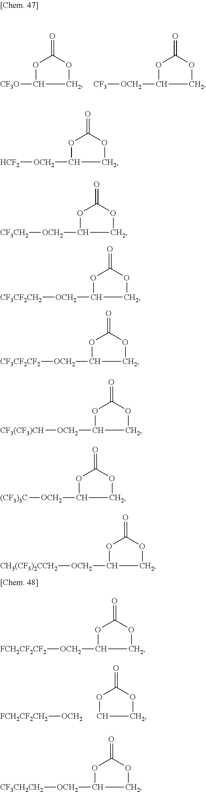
O=C1OCC([CF3O])O1.O=C1OCC([OCH2][CF3])O1.O=C1OCCO1.[OCH2][FCH2CF2CH2].O=C1OCC([OCH2][HCF2])O1.O=C1OCC([OCH2][CF3CH2])O1.O=C1OCC([OCH2][CF3CF2CH2])O1.O=C1OCC([OCH2][CF3CF2CF2])O1.O=C1OCC([OCH2][CF3(CF3)CH])O1.O=C1OCC([OCH2][(CF3)3C])O1.O=C1OCC([OCH2][CH3(CF3)2CCH2])O1.O=C1OCC([OCH2][FCH2CF2CF2])O1.O=C1OCC([OCH2][CF3CH2CH2])O1
